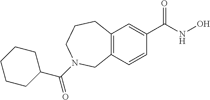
C12=C(C=C(C(NO)=O)C=C1)CCCN(C(C1CCCCC1)=O)C2
